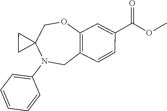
O(C)C(C1=CC2=C(C=C1)CN(C1=CC=CC=C1)C1(CC1)CO2)=O
